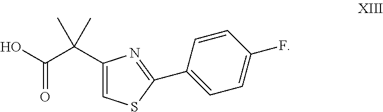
C1(C(C(O)=O)(C)C)=CSC(C2=CC=C(F)C=C2)=N1
